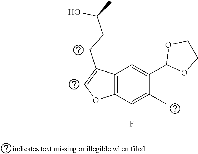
C(C1=COC2=C1C=C(C1OCCO1)C(C)=C2F)CC(C)O
